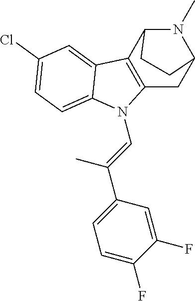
C12=C(C3N(C)C(C1)CC3)C1=CC(Cl)=CC=C1N2C=C(C)C1=CC=C(F)C(F)=C1
